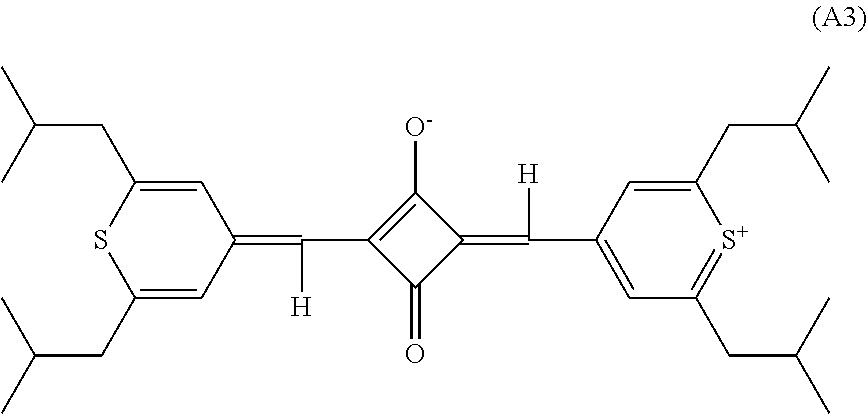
C1(CC(C)C)=CC(=C(C2=C([O-])C(=C(C3=CC(CC(C)C)=[S+]C(CC(C)C)=C3)[H])C2=O)[H])C=C(CC(C)C)S1
